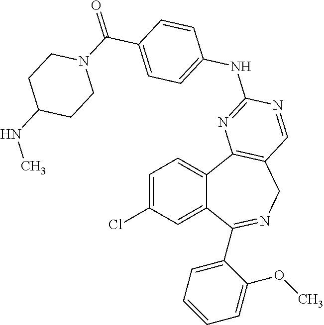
C1=C(Cl)C=C2C(=C1)C1=C(CN=C2C2=CC=CC=C2OC)C=NC(NC2=CC=C(C(N3CCC(NC)CC3)=O)C=C2)=N1
